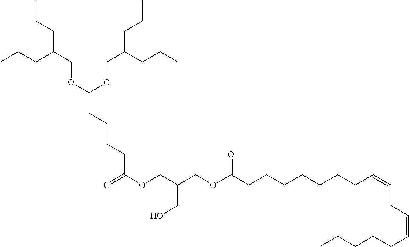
O=C(OCC(COC(CCCCCCCC=CCC=CCCCCC)=O)CO)CCCCC(OCC(CCC)CCC)OCC(CCC)CCC
